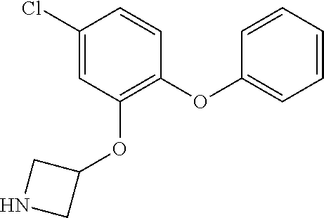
C1(OC2=CC=CC=C2)=C(OC2CNC2)C=C(Cl)C=C1
